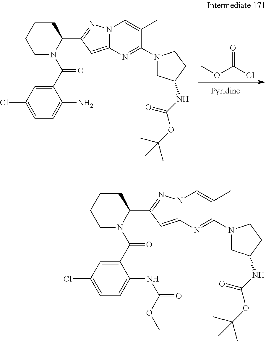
COC(Cl)=O.C1(C(N2C(C3=NN4C(=C3)N=C(N3CC(NC(OC(C)(C)C)=O)CC3)C(C)=C4)CCCC2)=O)=CC(Cl)=CC=C1N.C1(C(N2C(C3=NN4C(=C3)N=C(N3CC(NC(OC(C)(C)C)=O)CC3)C(C)=C4)CCCC2)=O)=CC(Cl)=CC=C1NC(=O)OC
